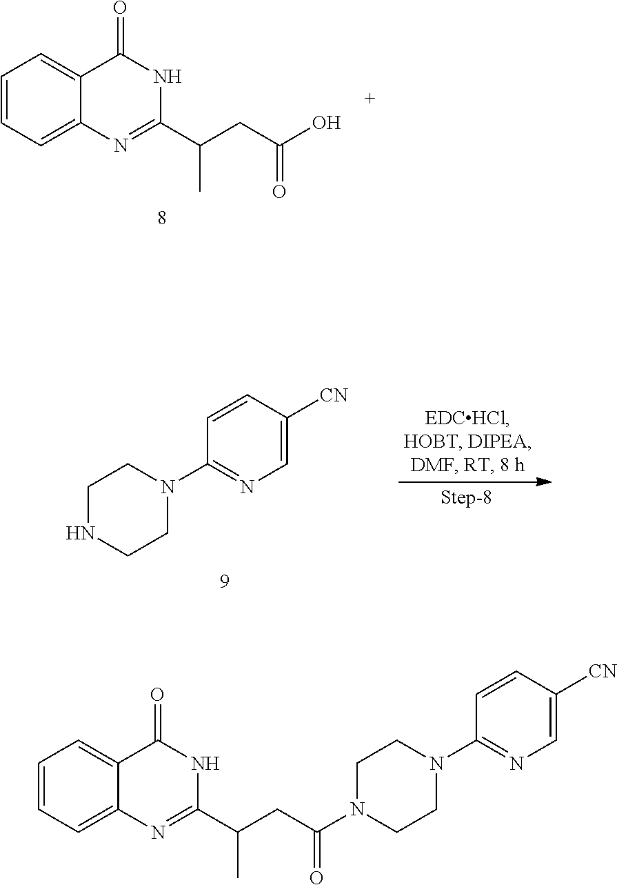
C1=CC=C2C(=C1)C(=O)NC(C(CC(O)=O)C)=N2.C1=C([CN])C=CC(N2CCNCC2)=N1.C1=CC=C2C(=C1)C(=O)NC(C(CC(=O)N1CCN(C3=NC=C([CN])C=C3)CC1)C)=N2
